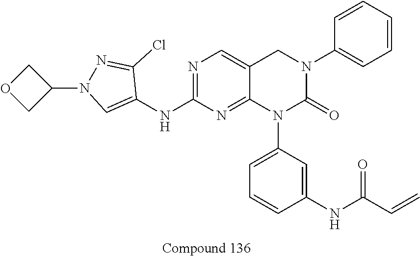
C1=C(N2C3=NC(NC4=CN(C5COC5)N=C4Cl)=NC=C3CN(C3=CC=CC=C3)C2=O)C=C(NC(C=C)=O)C=C1
